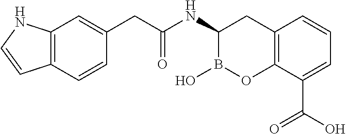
C(C(NC1CC2=C(OB1O)C(C(O)=O)=CC=C2)=O)C1=CC2=C(C=C1)C=CN2
